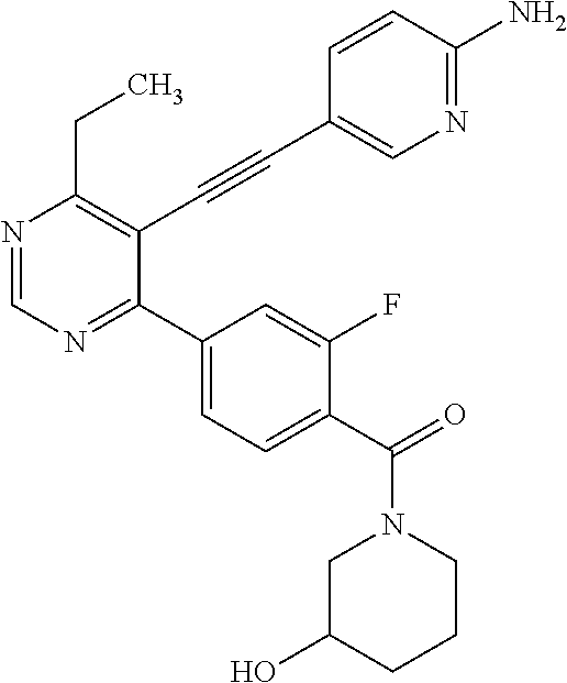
N1=CN=C(C2=CC=C(C(=O)N3CC(O)CCC3)C(F)=C2)C(C#CC2=CN=C(N)C=C2)=C1CC
